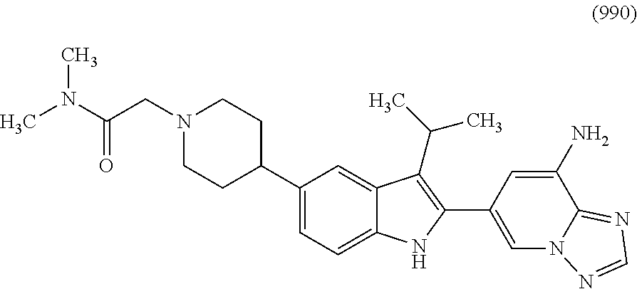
C1(C2CCN(CC(N(C)C)=O)CC2)=CC=C2C(=C1)C(C(C)C)=C(C1=CN3C(=NC=N3)C(N)=C1)N2
